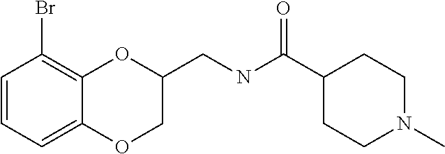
C1=CC=C2C(=C1Br)OC(CNC(C1CCN(C)CC1)=O)CO2
